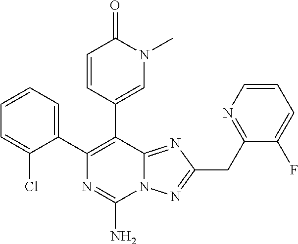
C1=CC=C(C2=C(C3=CN(C)C(=O)C=C3)C3=NC(CC4=NC=CC=C4F)=NN3C(N)=N2)C(Cl)=C1
